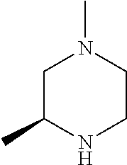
C1C(C)NCCN1C
